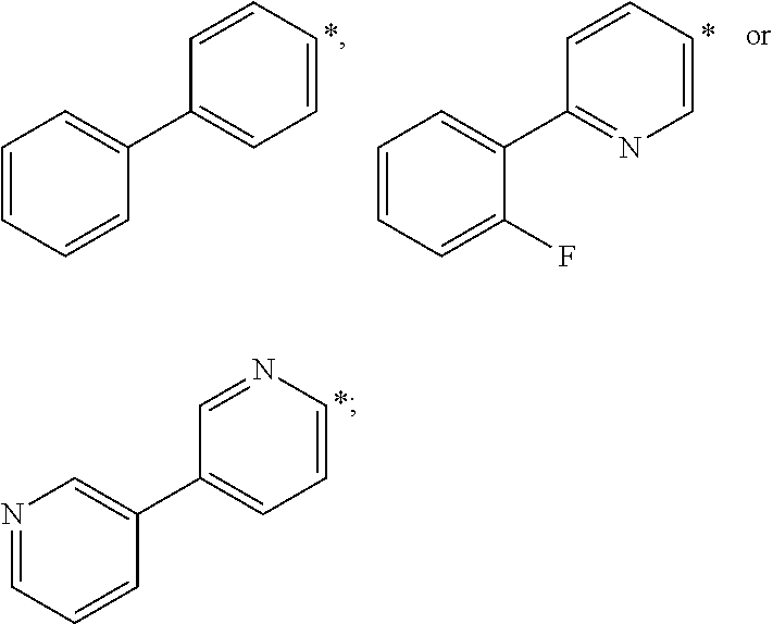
N1=CC=CC(C2=CC=CN=C2)=C1.C1=CC=CC(C2=CC=CC=C2)=C1.C1=CC=C(F)C(C2=NC=CC=C2)=C1
